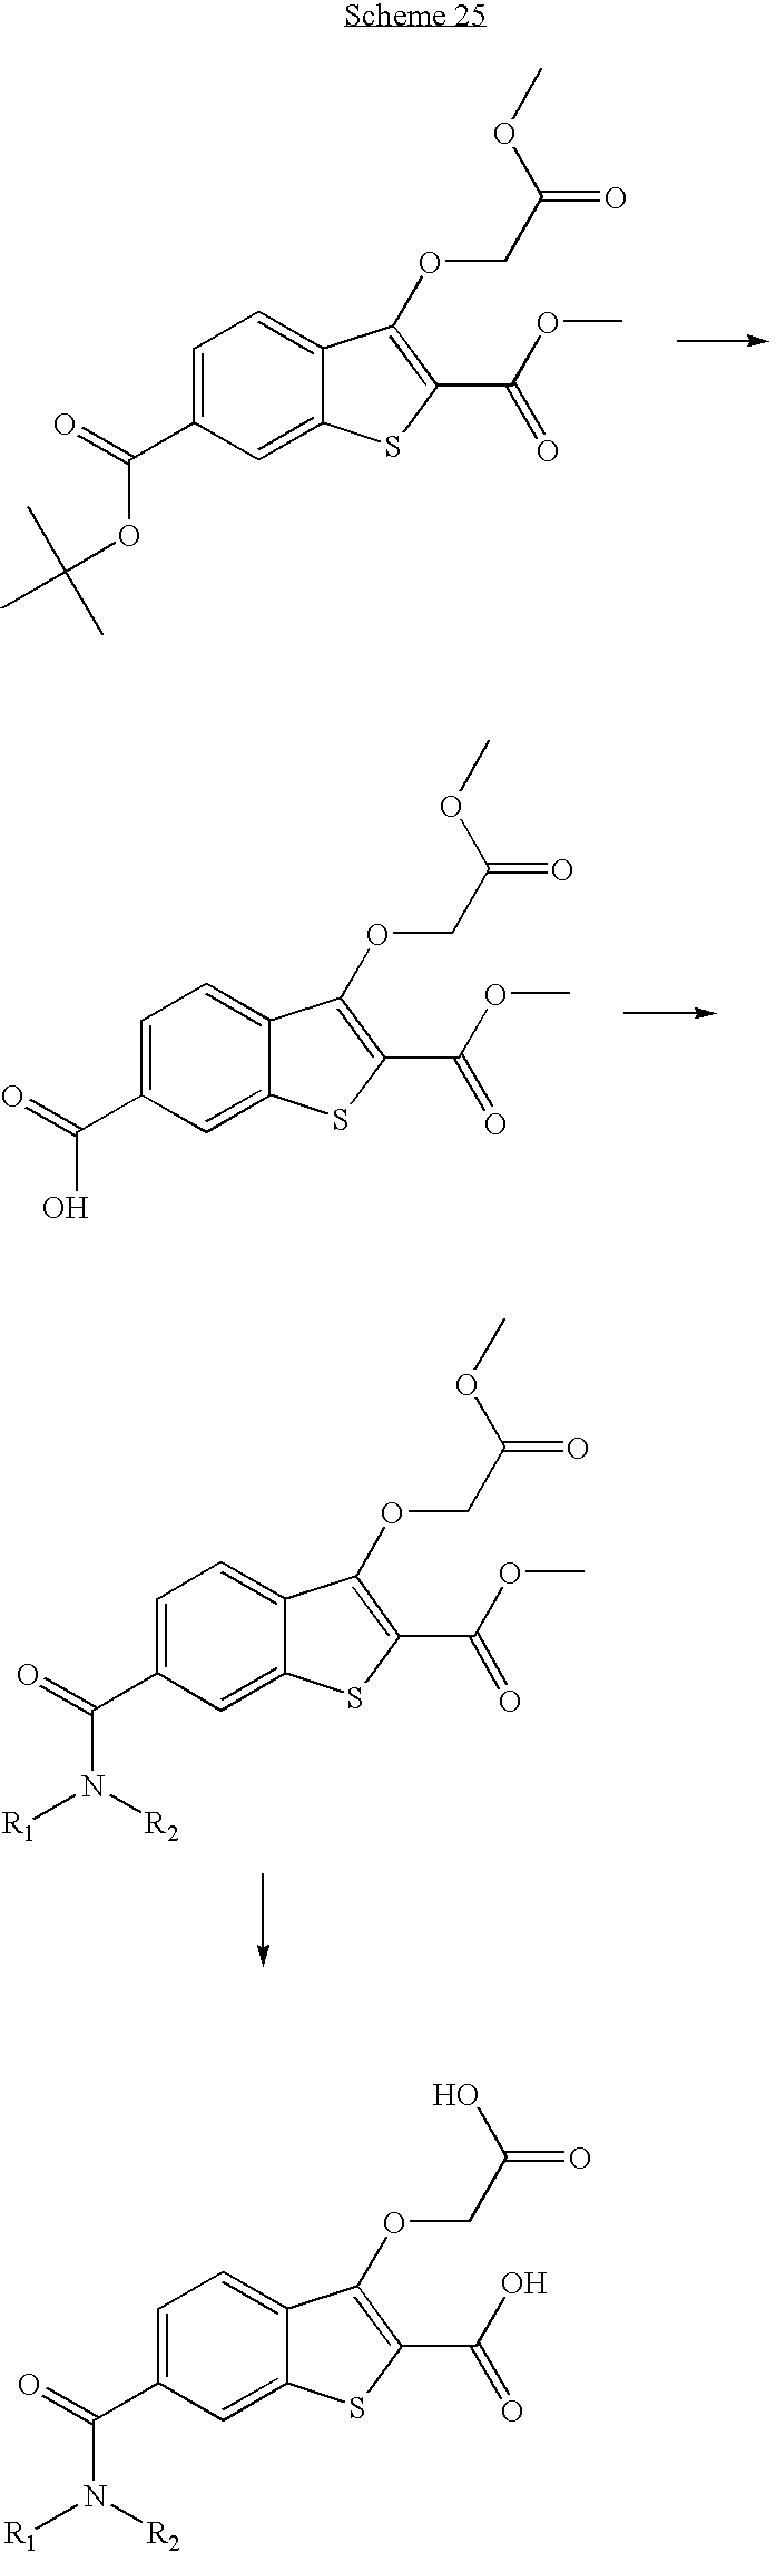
C(C1=CC=C2C(=C1)SC(C(OC)=O)=C2OCC(OC)=O)(=O)OC(C)(C)C.C(C1=CC=C2C(=C1)SC(C(OC)=O)=C2OCC(OC)=O)(=O)O.C(C1=CC=C2C(=C1)SC(C(O)=O)=C2OCC(O)=O)(=O)N([R2])[R1].C(C1=CC=C2C(=C1)SC(C(OC)=O)=C2OCC(OC)=O)(=O)N([R2])[R1]
